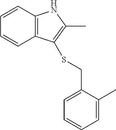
C1=CC2=C(C=C1)C(SCC1=CC=CC=C1C)=C(C)N2
